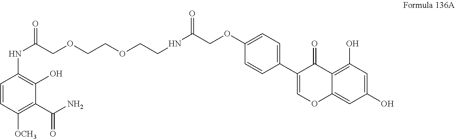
C1=CC([OCH3])=C(C(N)=O)C(O)=C1NC(=O)COCCOCCNC(COC1=CC=C(C2=COC3=CC(O)=CC(O)=C3C2=O)C=C1)=O
